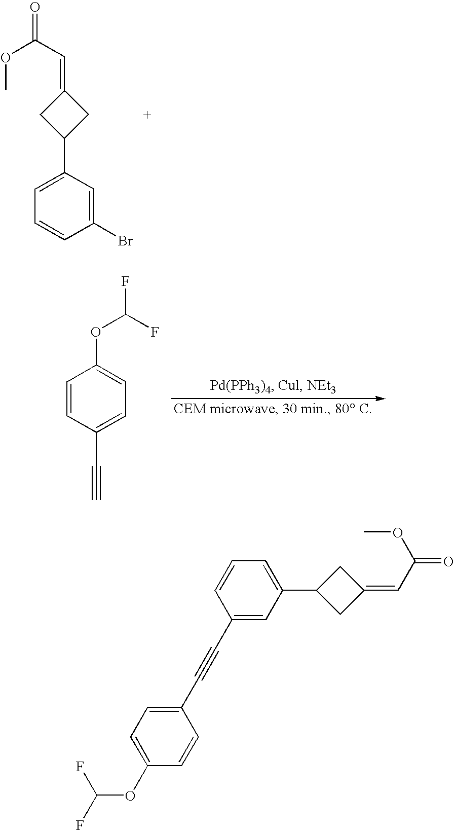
C1(Br)=CC(C2CC(=CC(=O)OC)C2)=CC=C1.FC(F)OC1=CC=C(C#C)C=C1.C1(C#CC2=CC=C(OC(F)F)C=C2)=CC(C2CC(=CC(=O)OC)C2)=CC=C1
